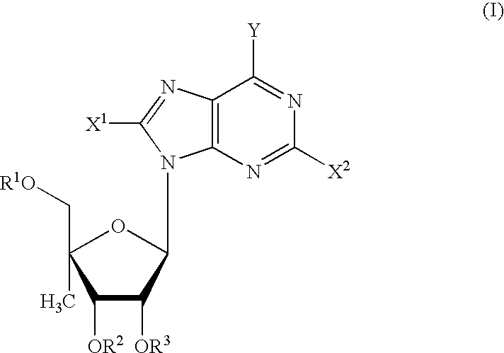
C1([OR2])C([OR3])C(N2C3=C(N=C2[X1])C([Y])=NC([X2])=N3)OC1(C)C[R1O]
